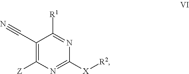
C1(C#N)=C([Z])N=C([X][R2])N=C1[R1]
